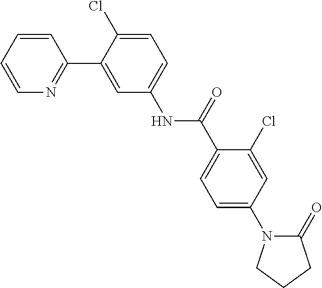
C1=CC=CN=C1C1=CC(NC(C2=CC=C(N3C(=O)CCC3)C=C2Cl)=O)=CC=C1Cl
